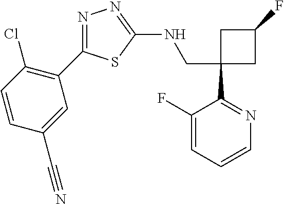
C1(CNC2=NN=C(C3=C(Cl)C=CC(C#N)=C3)S2)(C2=NC=CC=C2F)CC(F)C1
